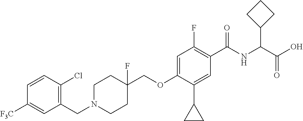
C1=CC(Cl)=C(CN2CCC(COC3=CC(F)=C(C(=O)NC(C4CCC4)C(=O)O)C=C3C3CC3)(F)CC2)C=C1[F3C]
